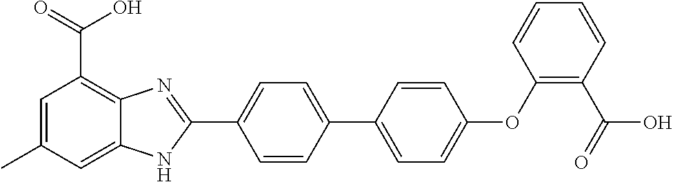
C1=CC(C2=CC=C(OC3=C(C(=O)O)C=CC=C3)C=C2)=CC=C1C1=NC2=C(C(O)=O)C=C(C)C=C2N1
